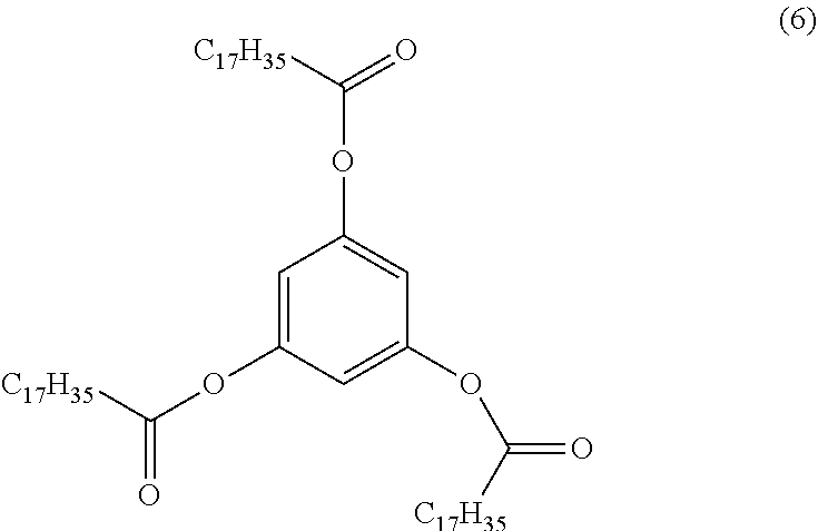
C1=C(OC([C17H35])=O)C=C(OC(=O)[C17H35])C=C1OC(=O)[C17H35]
